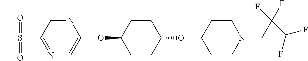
N1=C(S(C)(=O)=O)C=NC(OC2CCC(OC3CCN(CC(C(F)F)(F)F)CC3)CC2)=C1
